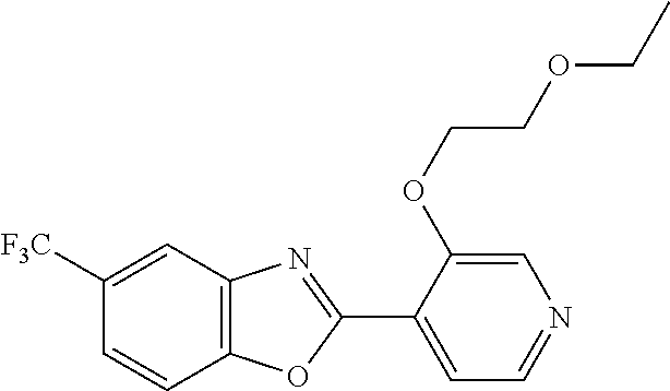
C12=C(C=C([F3C])C=C1)N=C(C1=CC=NC=C1OCCOCC)O2
